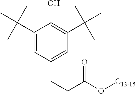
C1(C(C)(C)C)=CC(CCC(O[C13-15])=O)=CC(C(C)(C)C)=C1O
